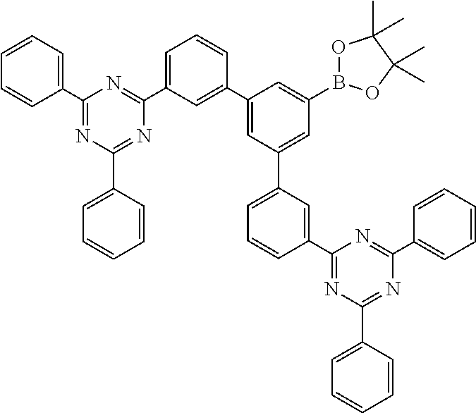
C1=C(C2=NC(C3=CC=CC=C3)=NC(C3=CC=CC(C4=CC(C5=CC=CC(C6=NC(C7=CC=CC=C7)=NC(C7=CC=CC=C7)=N6)=C5)=CC(B5OC(C)(C)C(C)(C)O5)=C4)=C3)=N2)C=CC=C1
